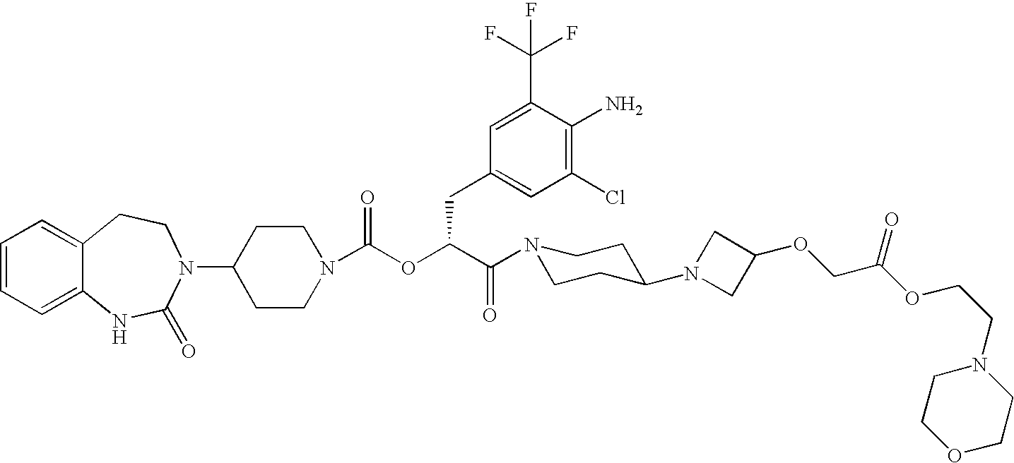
C1(N2C(=O)NC3=CC=CC=C3CC2)CCN(C(OC(C(=O)N2CCC(N3CC(OCC(OCCN4CCOCC4)=O)C3)CC2)CC2=CC(Cl)=C(N)C(C(F)(F)F)=C2)=O)CC1
